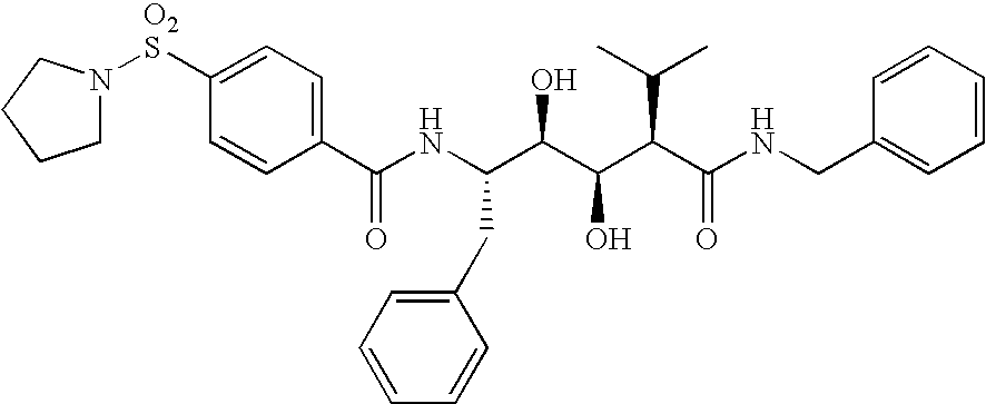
C1N([O2S]C2=CC=C(C(NC(C(C(C(C(NCC3=CC=CC=C3)=O)C(C)C)O)O)CC3=CC=CC=C3)=O)C=C2)CCC1
